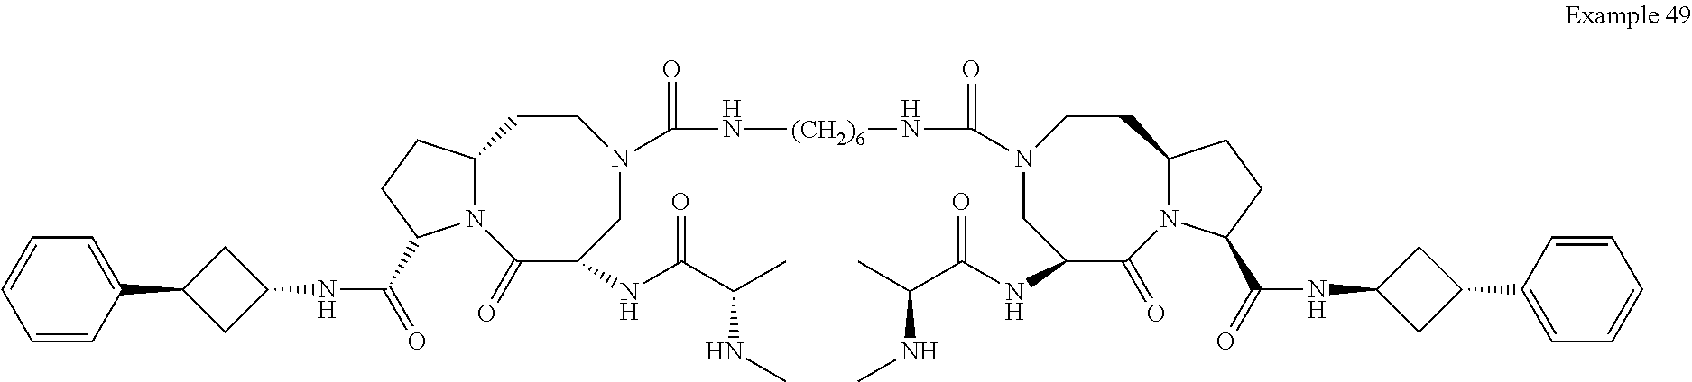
N12C(CCC1C(=O)NC1CC(C3=CC=CC=C3)C1)CCN(C(N[(CH2)6]NC(N1CC(NC(C(C)NC)=O)C(=O)N3C(CC1)CCC3C(=O)NC1CC(C3=CC=CC=C3)C1)=O)=O)CC(NC(C(C)NC)=O)C2=O
